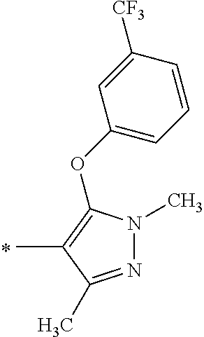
CC1=C(OC2=CC=CC([CF3])=C2)N(C)N=C1C
